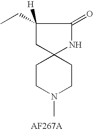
N1(C)CCC2(CC1)NC(=O)C(CC)([H])C2
